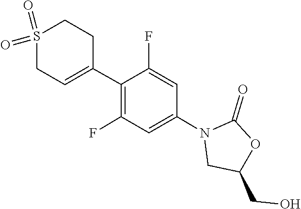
C1(=O)OC(CO)CN1C1=CC(F)=C(C2=CCS(=O)(=O)CC2)C(F)=C1
